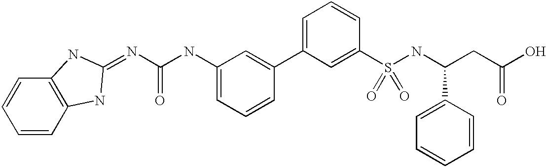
N(C(NC1=CC=CC(C2=CC=CC(S(=O)(=O)NC(C3=CC=CC=C3)CC(O)=O)=C2)=C1)=O)=C1NC2=C(C=CC=C2)N1
